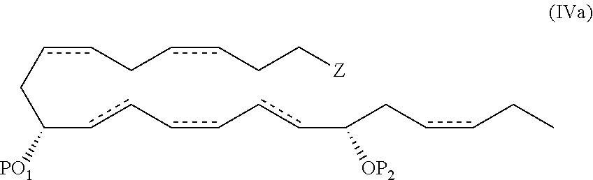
c(cCC(cc-cc-ccC(CccCC)[OP2])[PO1])CccCC[Z]
